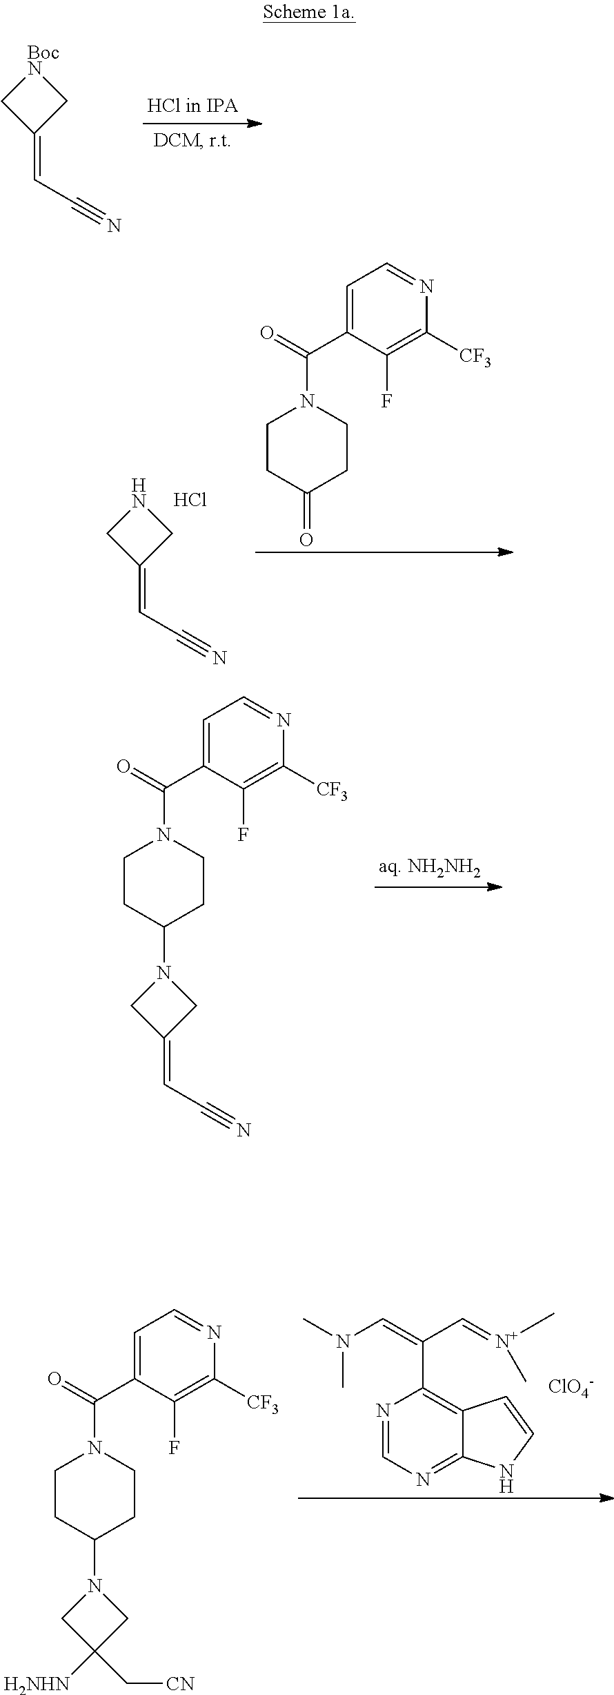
C1(=CC#N)C[BocN]C1.C1(=CC#N)CNC1.Cl.O=C1CCN(C(=O)C2=CC=NC([CF3])=C2F)CC1.C1(N2CC(=CC#N)C2)CCN(C(=O)C2=CC=NC([CF3])=C2F)CC1.C1(N2CC([H2NHN])(C[CN])C2)CCN(C(=O)C2=CC=NC([CF3])=C2F)CC1.N1=CN=C2C(=C1C(=CN(C)C)C=[N+](C)C)C=CN2.[ClO4-]
